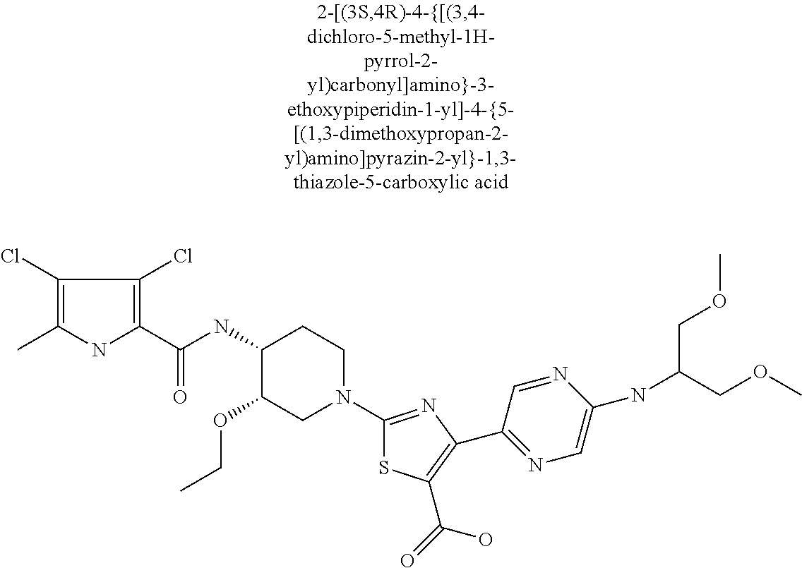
C1(Cl)=C(C)NC(C(NC2C(OCC)CN(C3=NC(C4=NC=C(NC(COC)COC)N=C4)=C(C(=O)O)S3)CC2)=O)=C1Cl
